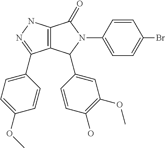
C12=C(NN=C1C1=CC=C(OC)C=C1)C(=O)N(C1=CC=C(Br)C=C1)C2C1=CC(OC)=C(O)C=C1
